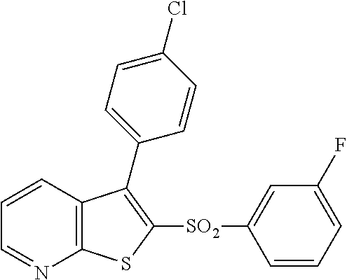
C1=CC2=C(N=C1)SC([SO2]C1=CC(F)=CC=C1)=C2C1=CC=C(Cl)C=C1
